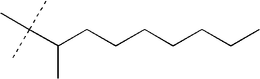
C(C(CCCCCCC)C)(C)(C)C
